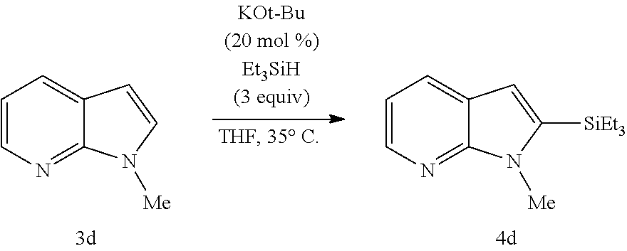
C1=CN=C2C(=C1)C=C([SiEt3])N2[Me].C1=CN=C2C(=C1)C=CN2[Me]
